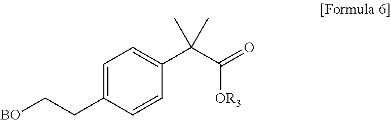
C1=C(CC[BO])C=CC(C(C(=O)[OR3])(C)C)=C1
